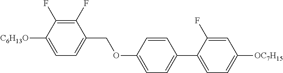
C1(F)=C(F)C([C6H13O])=CC=C1COC1=CC=C(C2=CC=C([OC7H15])C=C2F)C=C1
